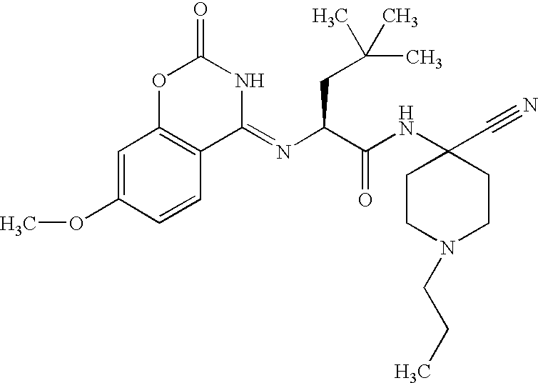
C1=C(OC)C=CC2=C1OC(=O)NC2=NC(C(NC1(C#N)CCN(CCC)CC1)=O)CC(C)(C)C
